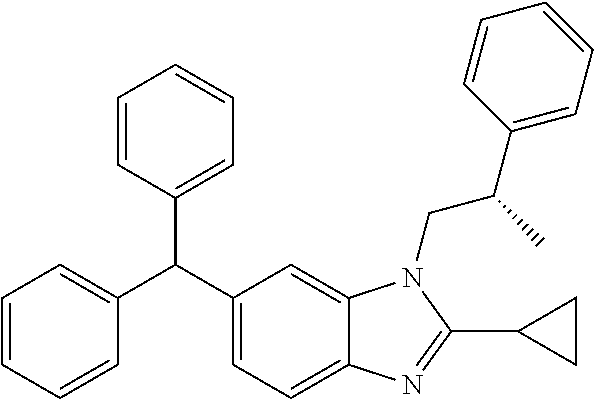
C1=CC=CC(C(C2=CC=C3C(=C2)N(CC(C2=CC=CC=C2)C)C(C2CC2)=N3)C2=CC=CC=C2)=C1
